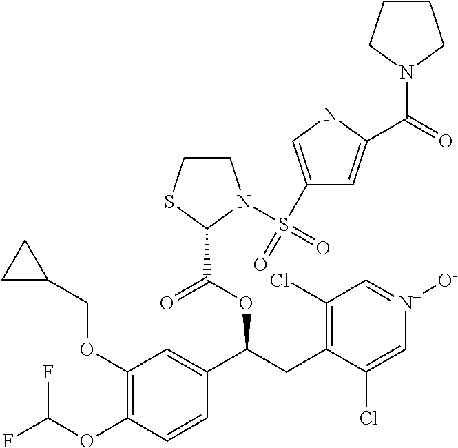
C1(OCC2CC2)=C(OC(F)F)C=CC(C(CC2=C(Cl)C=[N+]([O-])C=C2Cl)OC(=O)C2SCCN2S(=O)(=O)C2=CNC(C(=O)N3CCCC3)=C2)=C1
